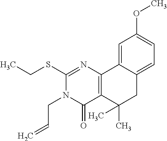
C1(SCC)=NC2=C(C(=O)N1CC=C)C(C)(C)CC1=CC=C(OC)C=C21
